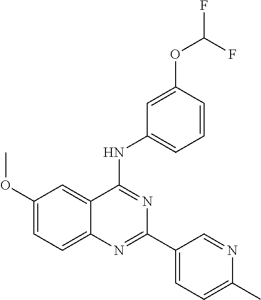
C1(OC)=CC=C2C(=C1)C(NC1=CC=CC(OC(F)F)=C1)=NC(C1=CC=C(C)N=C1)=N2
